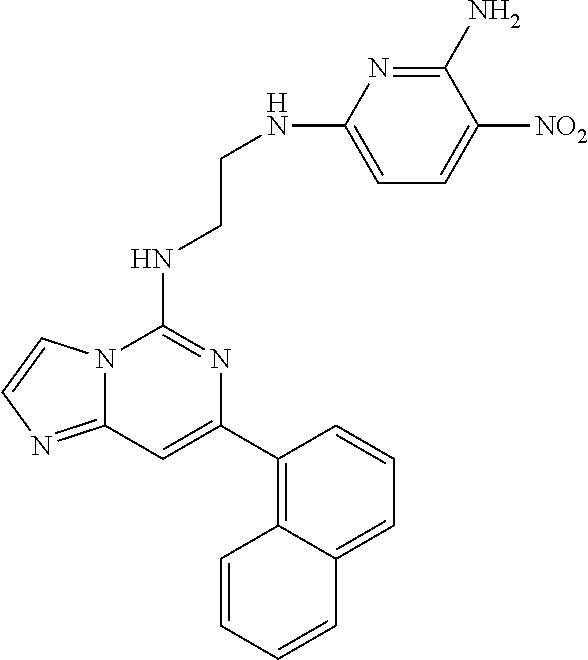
C12=NC=CN1C(NCCNC1=CC=C([NO2])C(N)=N1)=NC(C1=C3C(=CC=C1)C=CC=C3)=C2
